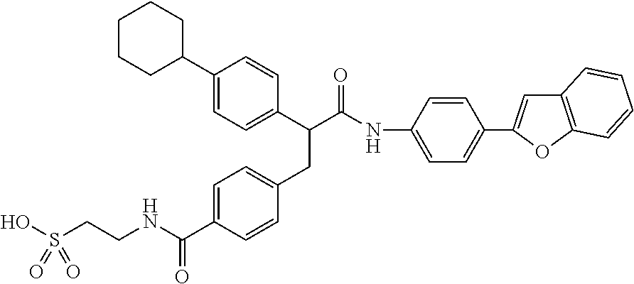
C1(C2CCCCC2)=CC=C(C(C(NC2=CC=C(C3=CC4=C(O3)C=CC=C4)C=C2)=O)CC2=CC=C(C(NCCS(O)(=O)=O)=O)C=C2)C=C1
